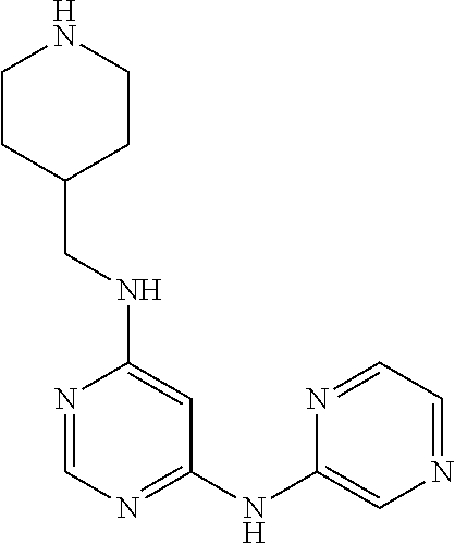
N1=CN=C(NC2=CN=CC=N2)C=C1NCC1CCNCC1
